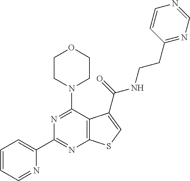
C12=C(C(N3CCOCC3)=NC(C3=CC=CC=N3)=N1)C(C(=O)NCCC1=NC=NC=C1)=CS2
